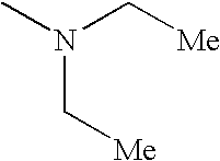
CN(C[Me])C[Me]
